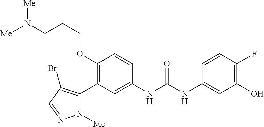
C1(OCCCN([Me])[Me])=C(C2=C(Br)C=NN2[Me])C=C(NC(=O)NC2=CC(O)=C(F)C=C2)C=C1
